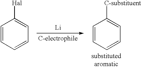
C1=CC=CC=C1[Hal].[Li].C1=CC=CC=C1[C-substituent]
